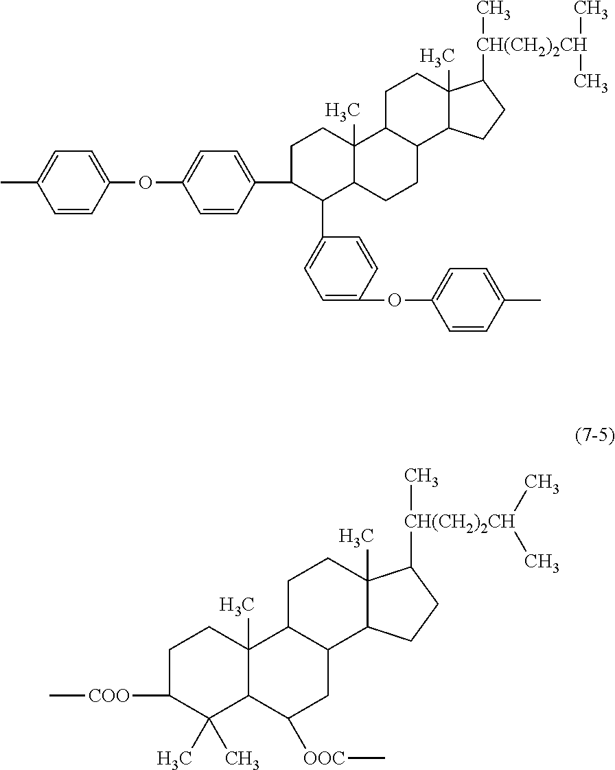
C1C(C2=CC=C(OC3=CC=C(C)C=C3)C=C2)C(C2=CC=C(OC3=CC=C(C)C=C3)C=C2)C2C(C)(C1)C1C(CC2)C2C(C)(CC1)C([CH(CH2)2CH](C)(C)C)CC2.C1C([COO]C)C(C)(C)C2C(C)(C1)C1C(CC2[OOC]C)C2C(C)(CC1)C([CH(CH2)2CH](C)(C)C)CC2
